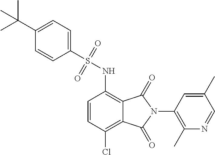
C1=CC(Cl)=C2C(=C1NS(=O)(=O)C1=CC=C(C(C)(C)C)C=C1)C(=O)N(C1=C(C)N=CC(C)=C1)C2=O
